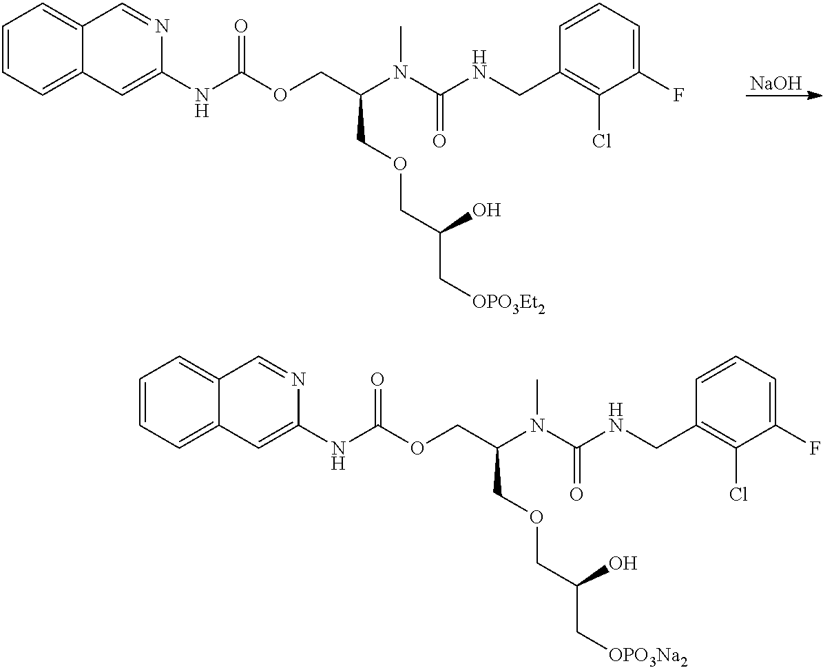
C1=CC=C2C(=C1)C=NC(NC(OCC(N(C(NCC1=C(Cl)C(F)=CC=C1)=O)C)COCC(C[OPO3Et2])O)=O)=C2.[NaOH].C1=CC=C2C(=C1)C=NC(NC(OCC(N(C(NCC1=C(Cl)C(F)=CC=C1)=O)C)COCC(C[OPO3Na2])O)=O)=C2
